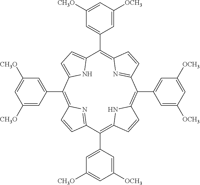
C12=NC(=C(C3=CC([CH3O])=CC([CH3O])=C3)C3=CC=C(C(C4=CC([CH3O])=CC([OCH3])=C4)=C4N=C(C=C4)C(C4=CC([OCH3])=CC([OCH3])=C4)=C4NC(=C1C1=CC([CH3O])=CC([OCH3])=C1)C=C4)N3)C=C2
